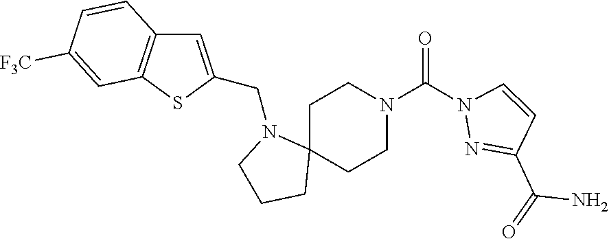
C12(CCN(C(N3N=C(C(=O)N)C=C3)=O)CC1)N(CC1=CC3=C(S1)C=C([F3C])C=C3)CCC2
